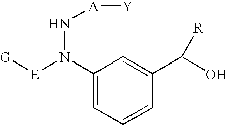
C1(N([E][G])N[A][Y])=CC=CC(C([R])O)=C1
